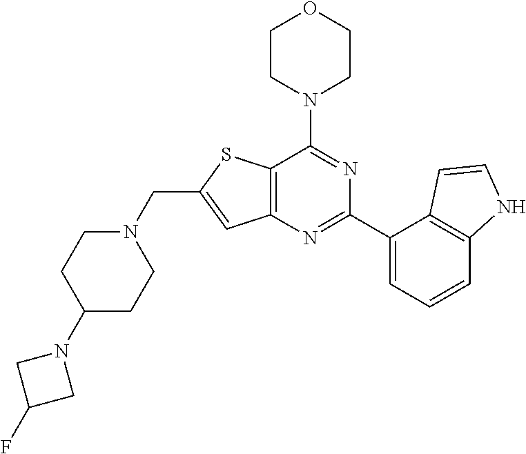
C12=C(N=C(C3=CC=CC4=C3C=CN4)N=C1N1CCOCC1)C=C(CN1CCC(N3CC(F)C3)CC1)S2
